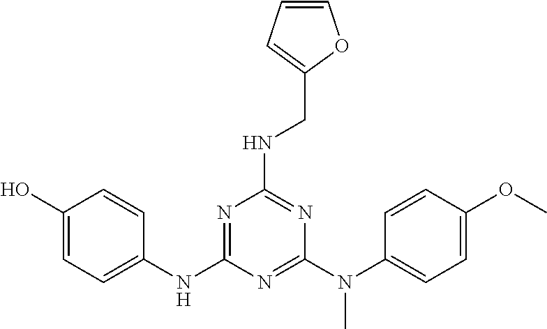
C1(O)=CC=C(NC2=NC(NCC3=CC=CO3)=NC(N(C3=CC=C(OC)C=C3)C)=N2)C=C1
